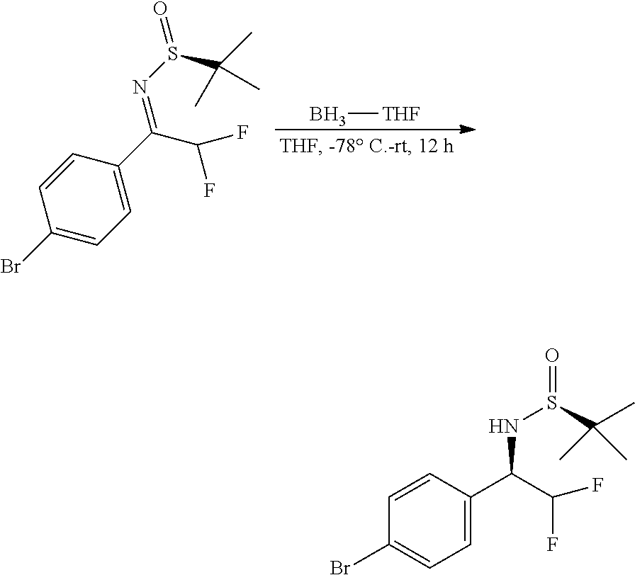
B[THF].C1(Br)=CC=C(C(C(F)F)=NS(C(C)(C)C)=O)C=C1.C1(Br)=CC=C(C(C(F)F)NS(C(C)(C)C)=O)C=C1
